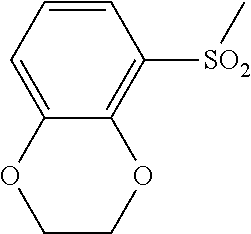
[SO2](C1=C2C(=CC=C1)OCCO2)C
